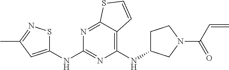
C1(NC2CCN(C(C=C)=O)C2)=C2C(=NC(NC3=CC(C)=NS3)=N1)SC=C2
